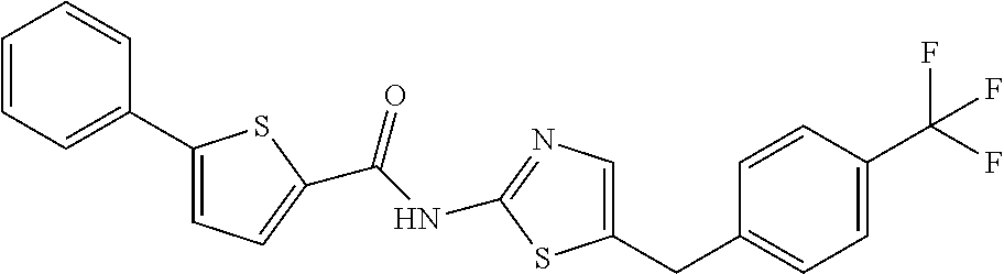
C(C1=CN=C(NC(C2=CC=C(C3=CC=CC=C3)S2)=O)S1)C1=CC=C(C(F)(F)F)C=C1
